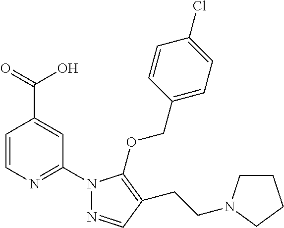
C1=CN=C(N2N=CC(CCN3CCCC3)=C2OCC2=CC=C(Cl)C=C2)C=C1C(=O)O
